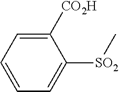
[SO2](C1=CC=CC=C1[CO2H])C
